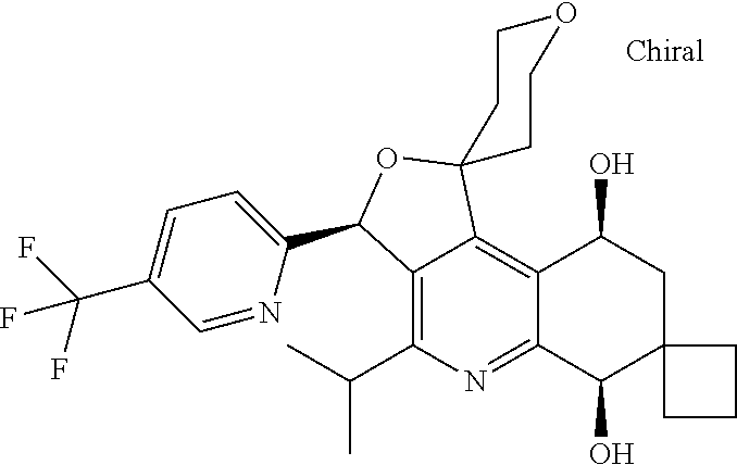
C1=C(C(F)(F)F)C=NC(C2C3=C(C(C)C)N=C4C(=C3C3(O2)CCOCC3)C(O)CC2(C4O)CCC2)=C1
